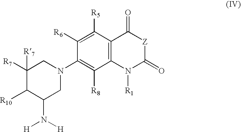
C1(N([H])[H])CN(C2=C([R8])C3=C(C([R5])=C2[R6])C(=O)[Z]C(=O)N3[R1])CC([R7])([R7])C1[R10]
